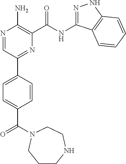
N1=CC(C2=CC=C(C(=O)N3CCNCCC3)C=C2)=NC(C(NC2=NNC3=C2C=CC=C3)=O)=C1N
